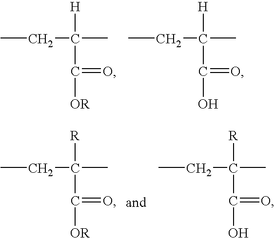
CCC(C)([H])C(=O)[OR].CCC(C)([H])C(=O)O.CCC(C)([R])C(=O)[OR].CCC(C)([R])C(=O)O
